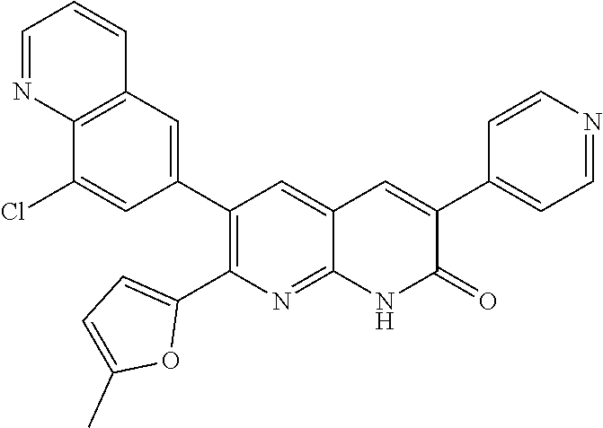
C12=C(C=C(C3=C(C4=CC=C(C)O4)N=C4C(=C3)C=C(C3=CC=NC=C3)C(=O)N4)C=C1Cl)C=CC=N2
